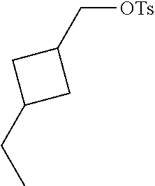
C1(C[OTs])CC(CC)C1
